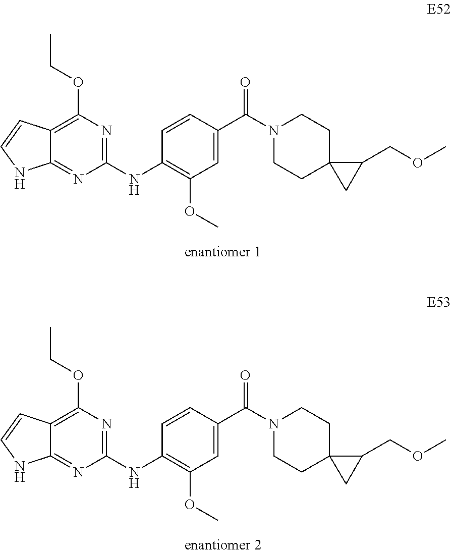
C12=NC(NC3=C(OC)C=C(C(N4CCC5(CC4)CC5COC)=O)C=C3)=NC(OCC)=C1C=CN2.C12=NC(NC3=C(OC)C=C(C(N4CCC5(CC4)CC5COC)=O)C=C3)=NC(OCC)=C1C=CN2
